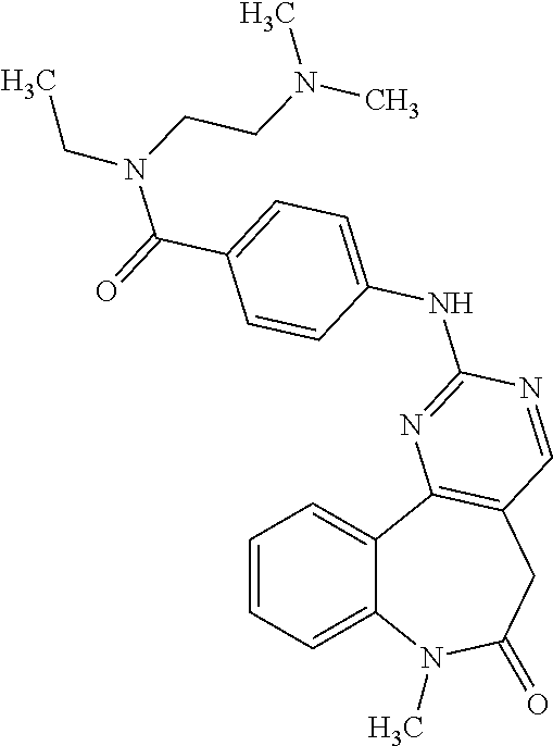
C1=CC=C2C(=C1)C1=C(CC(=O)N2C)C=NC(NC2=CC=C(C(=O)N(CC)CCN(C)C)C=C2)=N1
